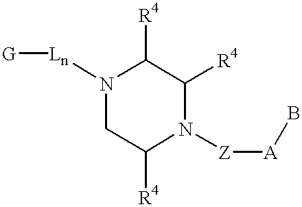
C1C([R4])N([Z][A]B)C([R4])C([R4])N1[Ln][G]
